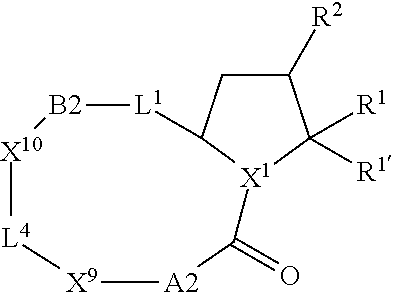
C1([R2])CC2[X1](C1([R1])[R1])C(=O)[A2][X9][L4][X10][B2][L1]2
